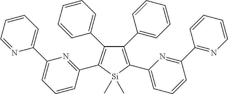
C1(C2=NC(C3=CC=CC=N3)=CC=C2)=C(C2=CC=CC=C2)C(C2=CC=CC=C2)=C(C2=CC=CC(C3=NC=CC=C3)=N2)[Si]1(C)C
